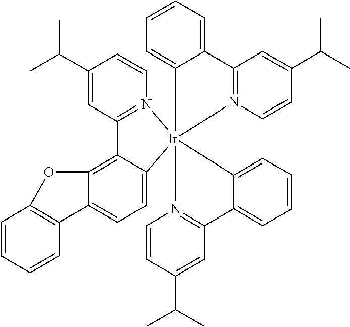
C1(C(C)C)=CC2=N(C=C1)[Ir]13(C4=CC=C5C(=C24)OC2=C5C=CC=C2)(C2=CC=CC=C2C2=N1C=CC(C(C)C)=C2)N1=C(C=C(C(C)C)C=C1)C1=CC=CC=C31
